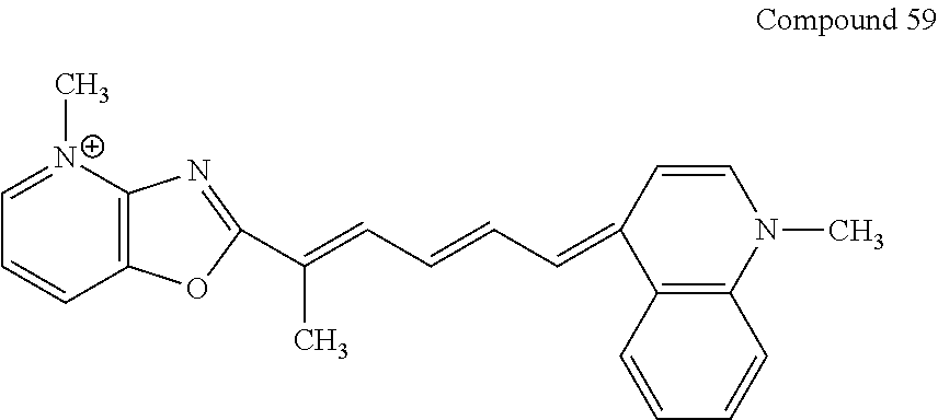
C1=[N+](C)C2=C(C=C1)OC(C(=CC=CC=C1C3=C(N(C)C=C1)C=CC=C3)C)=N2
